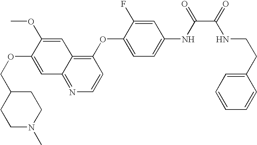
C1=C(OC)C(OCC2CCN(C)CC2)=CC2=NC=CC(OC3=CC=C(NC(=O)C(=O)NCCC4=CC=CC=C4)C=C3F)=C12
